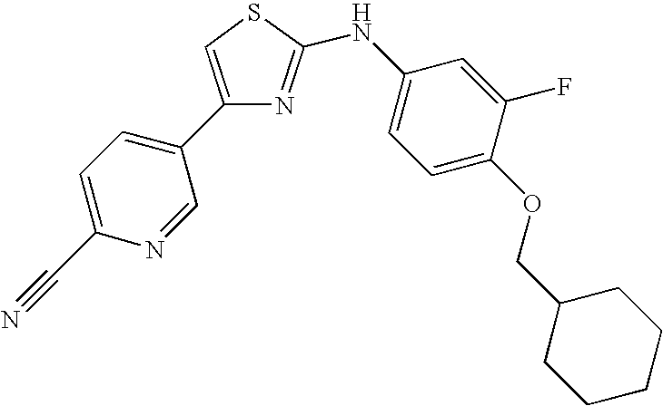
C1(C2=CC=C(C#N)N=C2)=CSC(NC2=CC=C(OCC3CCCCC3)C(F)=C2)=N1
